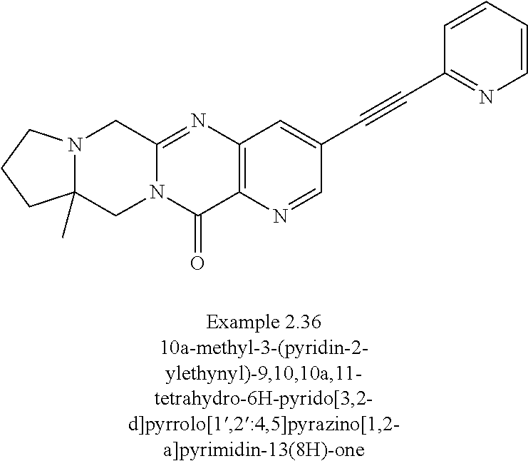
N12C(=NC3=C(C1=O)N=CC(C#CC1=NC=CC=C1)=C3)CN1C(C)(C2)CCC1
